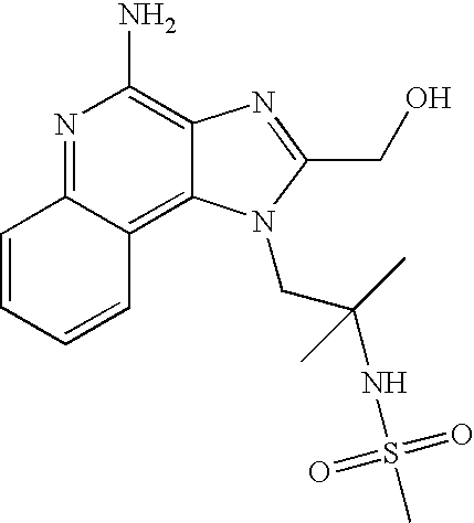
N1=C2C(=C3C(=C1N)N=C(CO)N3CC(NS(=O)(=O)C)(C)C)C=CC=C2
